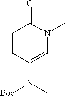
C1=CC(N(C)[Boc])=CN(C)C1=O
